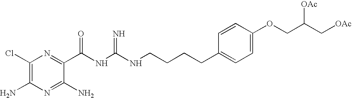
C1(Cl)=C(N)N=C(N)C(C(NC(NCCCCC2=CC=C(OCC(C[OAc])[OAc])C=C2)=N)=O)=N1
